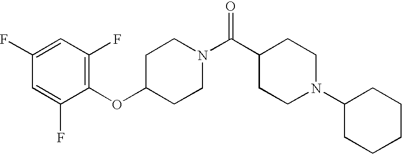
C1(OC2CCN(C(C3CCN(C4CCCCC4)CC3)=O)CC2)=C(F)C=C(F)C=C1F
